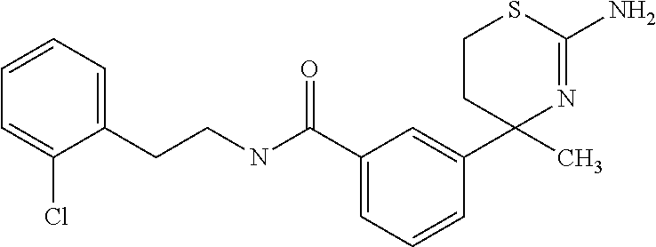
C1(CCNC(C2=CC=CC(C3(C)N=C(N)SCC3)=C2)=O)=CC=CC=C1Cl
